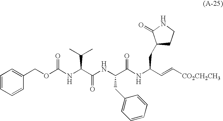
C1(COC(NC(C(NC(C(NC(C=C[CO2CH2CH3])CC2CCNC2=O)=O)CC2=CC=CC=C2)=O)C(C)C)=O)=CC=CC=C1
